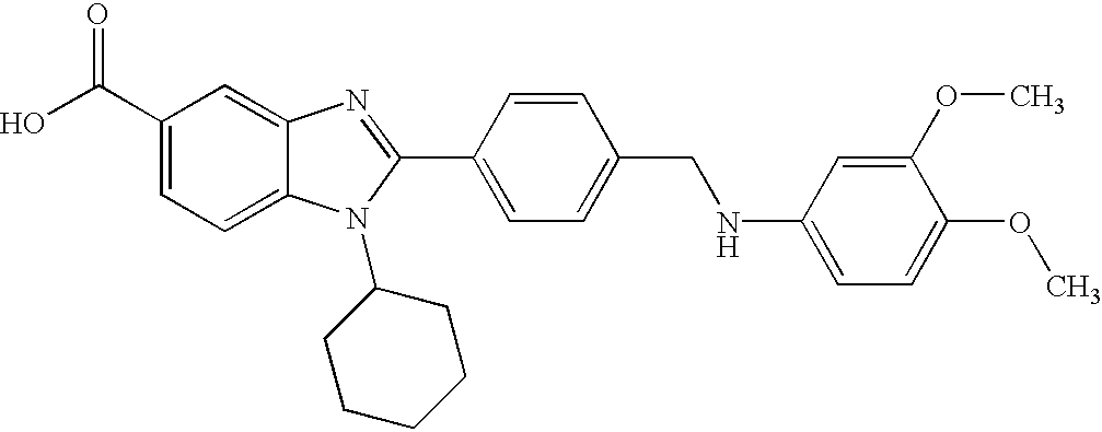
OC(C1=CC=C2C(=C1)N=C(C1=CC=C(CNC3=CC=C(OC)C(OC)=C3)C=C1)N2C1CCCCC1)=O
